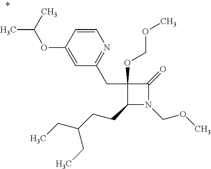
C1(CC2=NC=CC(OC(C)C)=C2)(OCOC)C(CCC(CC)CC)N(COC)C1=O
